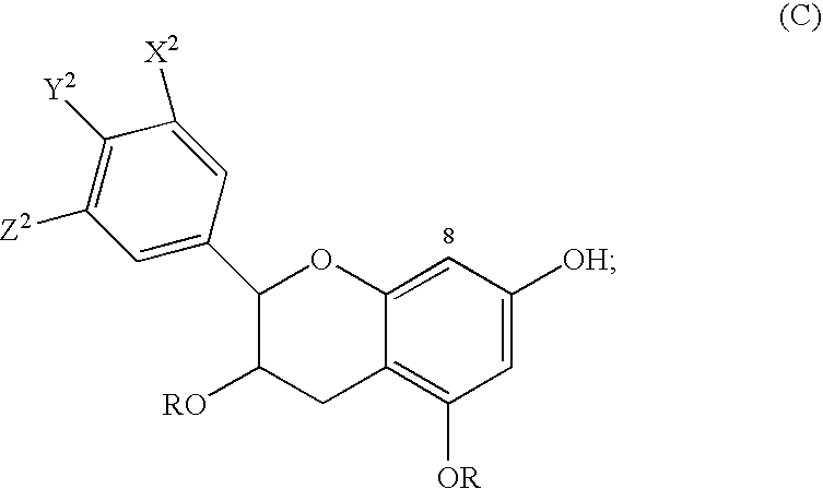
C1(C2=CC([Z2])=C([Y2])C([X2])=C2)C([RO])CC2=C([OR])C=C([OH])C=C2O1
